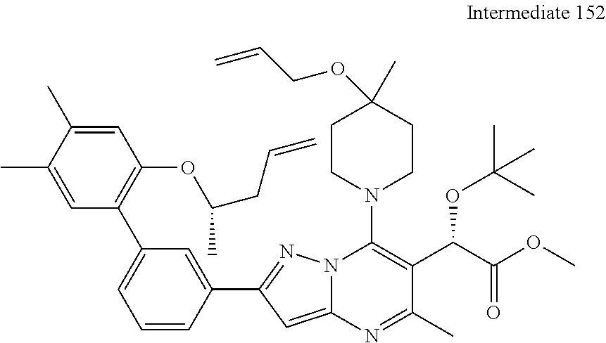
C1(C)=CC(C2=CC=CC(C3=NN4C(=C3)N=C(C)C(C(OC(C)(C)C)C(OC)=O)=C4N3CCC(C)(OCC=C)CC3)=C2)=C(OC(C)CC=C)C=C1C
